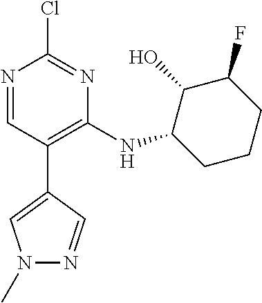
N1=CC(C2=CN(C)N=C2)=C(NC2CCCC(F)C2O)N=C1Cl
